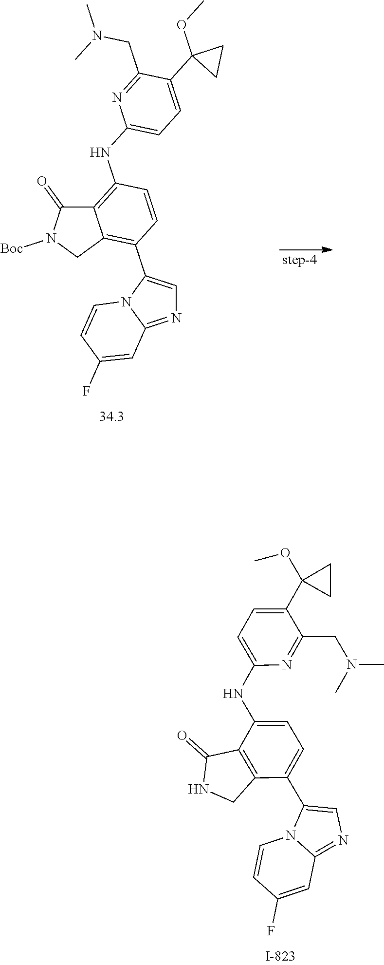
C12=C(NC3=CC=C(C4(OC)CC4)C(CN(C)C)=N3)C=CC(C3=CN=C4N3C=CC(F)=C4)=C1CN([Boc])C2=O.C12=C(CNC1=O)C(C1=CN=C3N1C=CC(F)=C3)=CC=C2NC1=CC=C(C2(OC)CC2)C(CN(C)C)=N1
